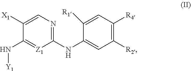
C1(NC2=CC([R2])=C([R4])C=C2[R1])=NC=C([X1])C(N[Y1])=[Z1]1
